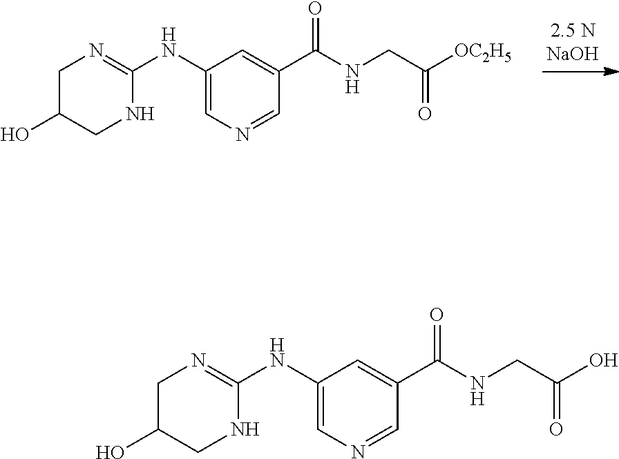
C1N=C(NC2=CN=CC(C(NCC(O)=O)=O)=C2)NCC1O.C1N=C(NC2=CN=CC(C(NCC([OC2H5])=O)=O)=C2)NCC1O
